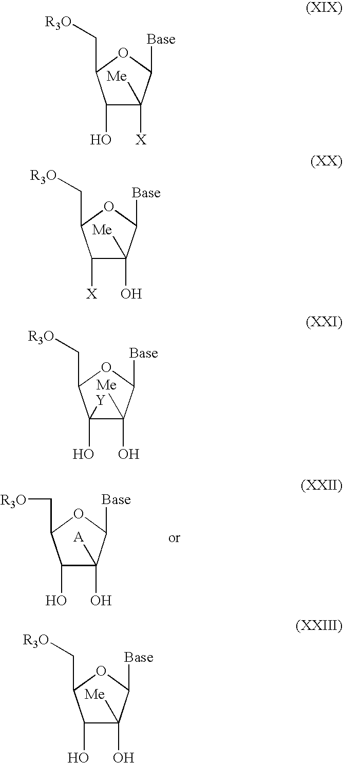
C1(O)C(O)([A])C([Base])OC1C[R3O].C1(O)C([X])([Me])C([Base])OC1C[R3O].C1([X])C(O)([Me])C([Base])OC1C[R3O].C1(O)([Y])C(O)([Me])C([Base])OC1C[R3O].C1(O)C(O)([Me])C([Base])OC1C[R3O]
